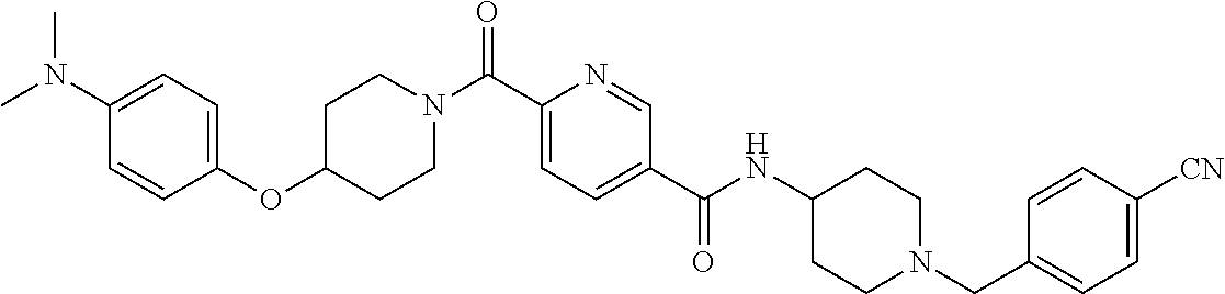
N(C(C1=CC=C(C(=O)N2CCC(OC3=CC=C(N(C)C)C=C3)CC2)N=C1)=O)C1CCN(CC2=CC=C([CN])C=C2)CC1
